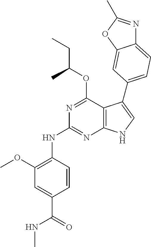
N(C1=NC2=C(C(OC(CC)C)=N1)C(C1=CC=C3N=C(C)OC3=C1)=CN2)C1=C(OC)C=C(C(=O)NC)C=C1
